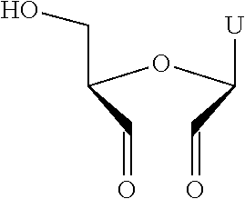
C(C(OC(C=O)[U])CO)=O
